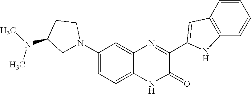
C1=C2C(=CC(N3CCC(N(C)C)C3)=C1)N=C(C1=CC3=C(C=CC=C3)N1)C(=O)N2
